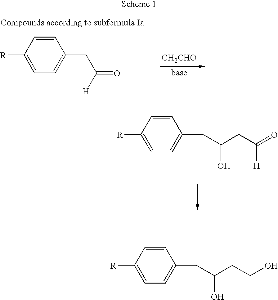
[CH2CHO].C1([R])=CC=C(CC([H])=O)C=C1.C1([R])=CC=C(CC(CC(=O)[H])O)C=C1.C1([R])=CC=C(CC(CCO)O)C=C1
